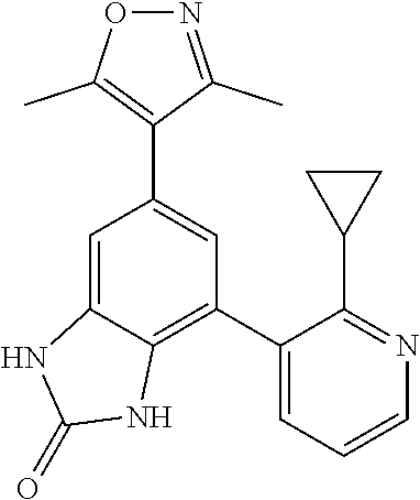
C1(C2=CC=CN=C2C2CC2)=C2C(=CC(C3=C(C)ON=C3C)=C1)NC(=O)N2
